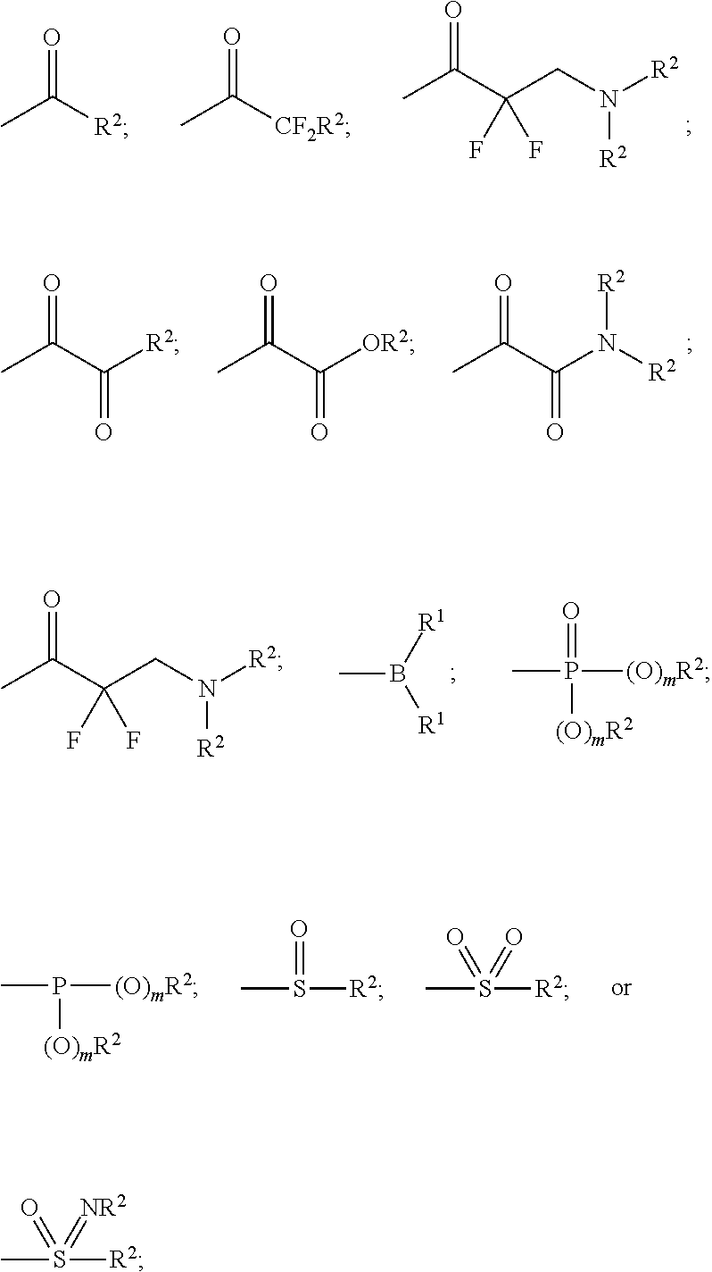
CC(C(CN([R2])[R2])(F)F)=O.CC([R2])=O.CC([CF2R2])=O.CC(C(N([R2])[R2])=O)=O.CC(C([R2])=O)=O.CC(C([OR2])=O)=O.CB([R1])[R1].CC(C(CN([R2])[R2])(F)F)=O.CP(=O)([(O)mR2])[(O)mR2].CP([(O)mR2])[(O)mR2].CS([R2])=O.CS([R2])(=O)=O.CS([R2])(=O)=[NR2]
